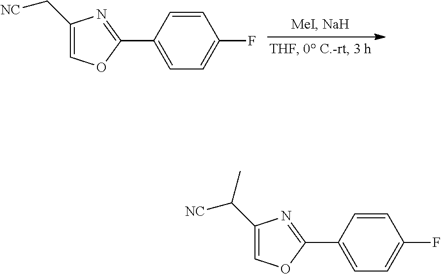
C1(C2=CC=C(F)C=C2)=NC(C[NC])=CO1.C1(C2=CC=C(F)C=C2)=NC(C([NC])C)=CO1
